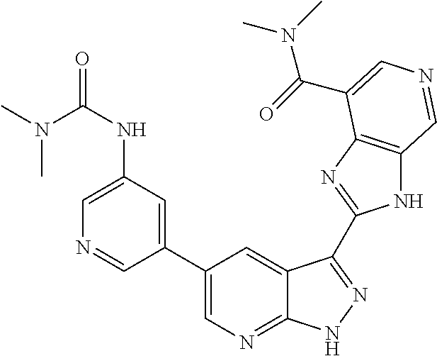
C1(NC(=O)N(C)C)=CN=CC(C2=CN=C3C(=C2)C(C2=NC4=C(N2)C=NC=C4C(=O)N(C)C)=NN3)=C1
